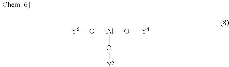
[Y6]O[Al](O[Y4])O[Y5]
